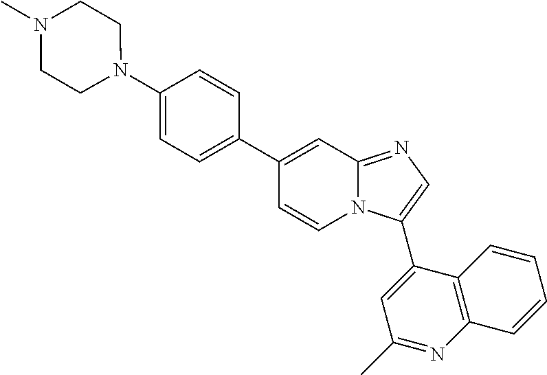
C1(C2=CC=C(N3CCN(C)CC3)C=C2)=CC2=NC=C(C3=CC(C)=NC4=C3C=CC=C4)N2C=C1
